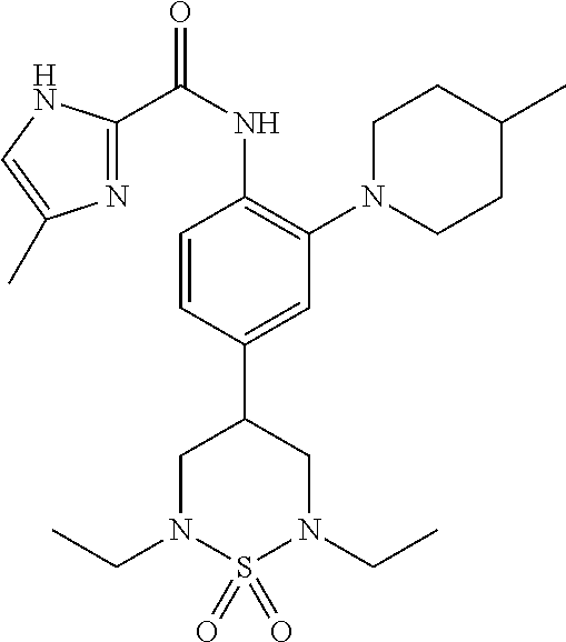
C1=CC(C2CN(CC)S(=O)(=O)N(CC)C2)=CC(N2CCC(C)CC2)=C1NC(=O)C1=NC(C)=CN1
